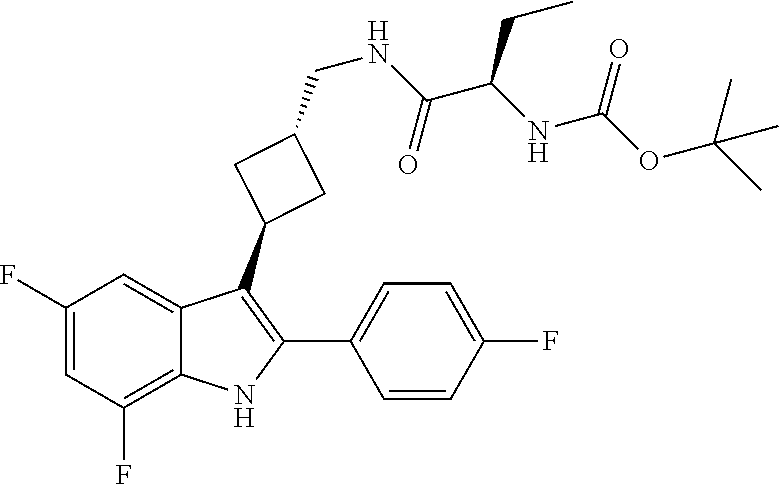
C(=O)(C(CC)NC(=O)OC(C)(C)C)NCC1CC(C2=C(C3=CC=C(F)C=C3)NC3=C(F)C=C(F)C=C23)C1
